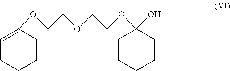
C1=C(OCCOCCOC2([OH])CCCCC2)CCCC1
